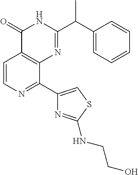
C1=CN=C(C2=CSC(NCCO)=N2)C2=C1C(=O)NC(C(C1=CC=CC=C1)C)=N2
